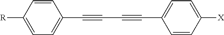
C1=CC([R])=CC=C1C#CC#CC1=CC=C([X])C=C1
